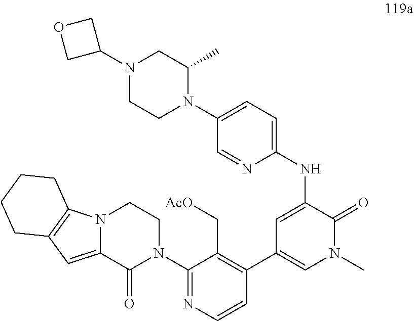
C1(C2=C(C[AcO])C(N3CCN4C(=CC5=C4CCCC5)C3=O)=NC=C2)=CN(C)C(=O)C(NC2=CC=C(N3C(C)CN(C4COC4)CC3)C=N2)=C1
